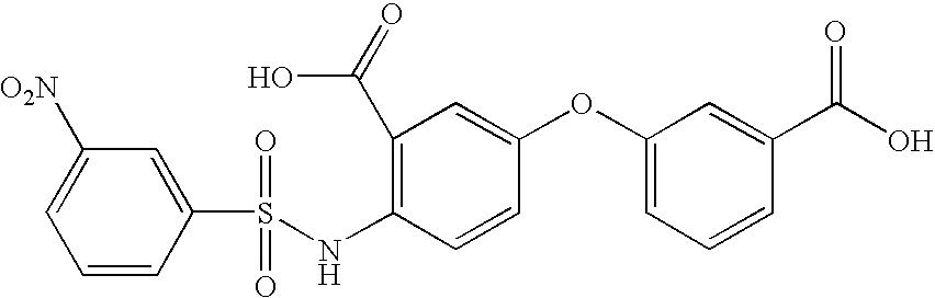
C1([O2N])=CC=CC(S(=O)(=O)NC2=C(C(O)=O)C=C(OC3=CC=CC(C(=O)O)=C3)C=C2)=C1
